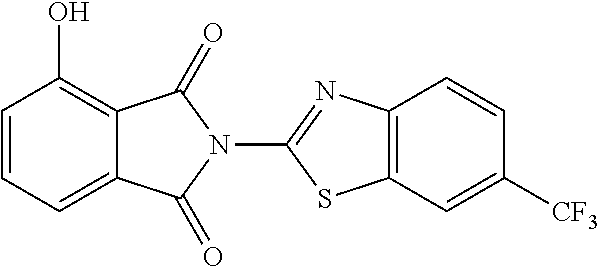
C1=CC=C2C(=C1O)C(=O)N(C1=NC3=C(S1)C=C([CF3])C=C3)C2=O
